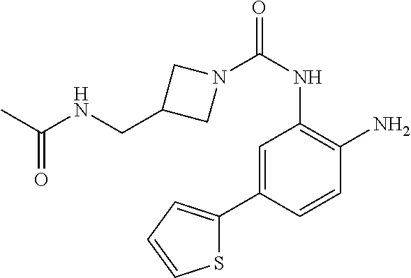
N1(C(NC2=C(N)C=CC(C3=CC=CS3)=C2)=O)CC(CNC(=O)C)C1
